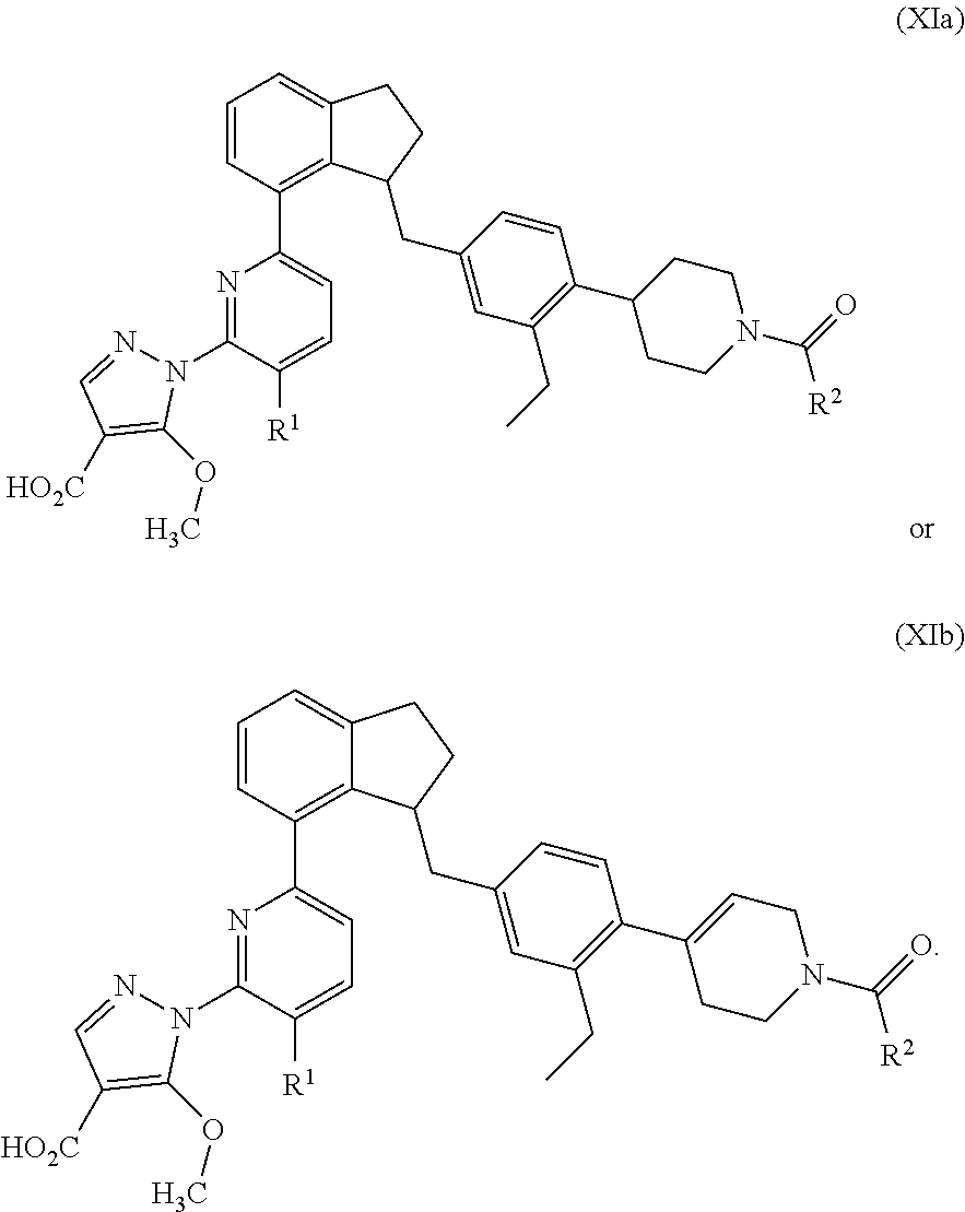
C1=CC(C2=CC=C([R1])C(N3N=CC([HO2C])=C3OC)=N2)=C2C(=C1)CCC2CC1=CC(CC)=C(C2CCN(C([R2])=O)CC2)C=C1.C1=CC(C2=CC=C([R1])C(N3N=CC([HO2C])=C3OC)=N2)=C2C(=C1)CCC2CC1=CC(CC)=C(C2=CCN(C([R2])=O)CC2)C=C1
